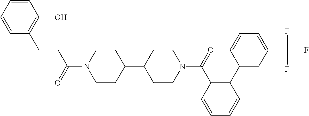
C1=CC=CC(O)=C1CCC(N1CCC(C2CCN(C(=O)C3=C(C4=CC(C(F)(F)F)=CC=C4)C=CC=C3)CC2)CC1)=O
